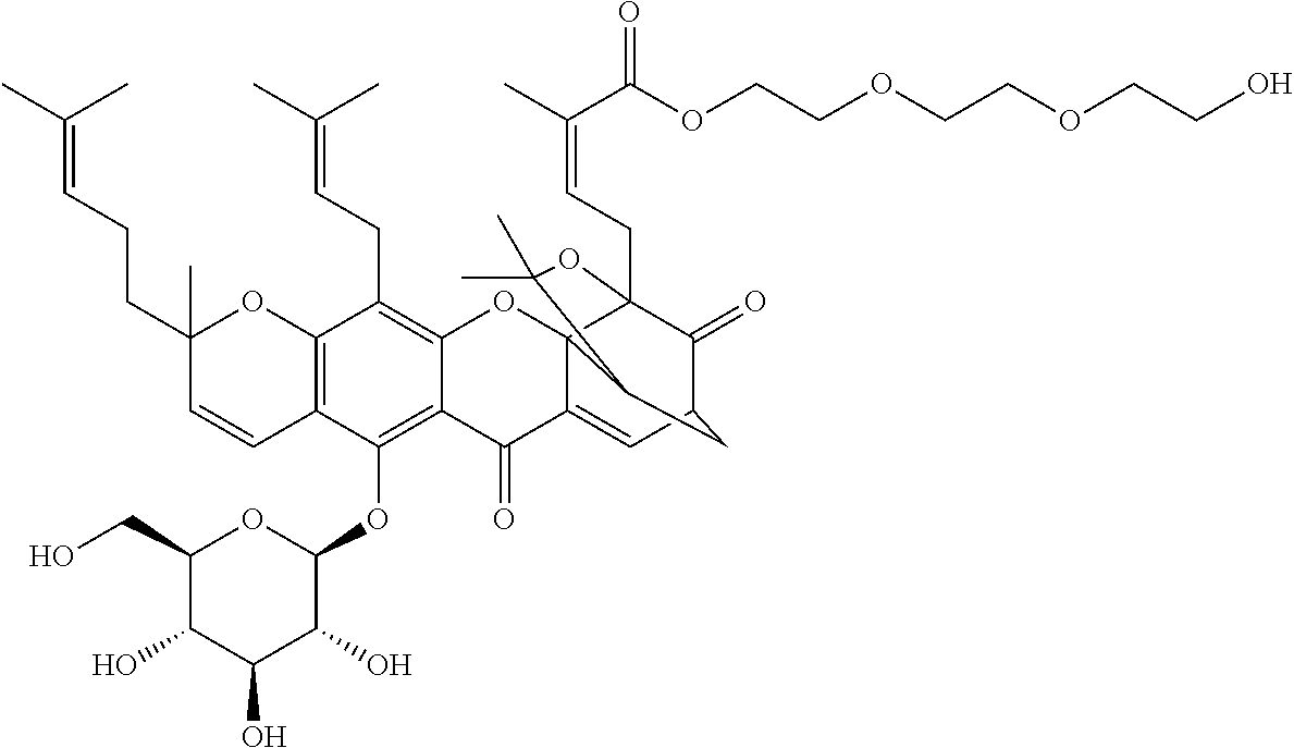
C1(O)C(CO)OC(OC2=C3C(=C(CC=C(C)C)C4=C2C=CC(C)(CCC=C(C)C)O4)OC24C(=CC5C(=O)C2(CC=C(C)C(=O)OCCOCCOCCO)OC(C)(C)C4C5)C3=O)C(O)C1O
